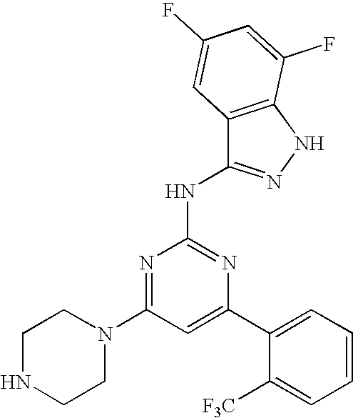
C1=C(C2=CC=CC=C2[F3C])N=C(NC2=NNC3=C2C=C(F)C=C3F)N=C1N1CCNCC1
